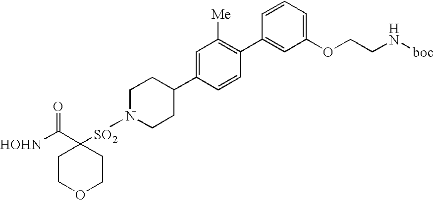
[HOHN]C(C1([SO2]N2CCC(C3=CC([Me])=C(C4=CC(OCCN[boc])=CC=C4)C=C3)CC2)CCOCC1)=O
